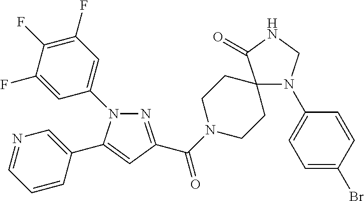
N1(C2=CC(F)=C(F)C(F)=C2)N=C(C(=O)N2CCC3(CC2)N(C2=CC=C(Br)C=C2)CNC3=O)C=C1C1=CN=CC=C1
